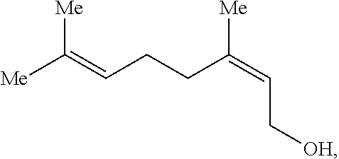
[Me]C(=CCCC(=CC[OH])[Me])[Me]
